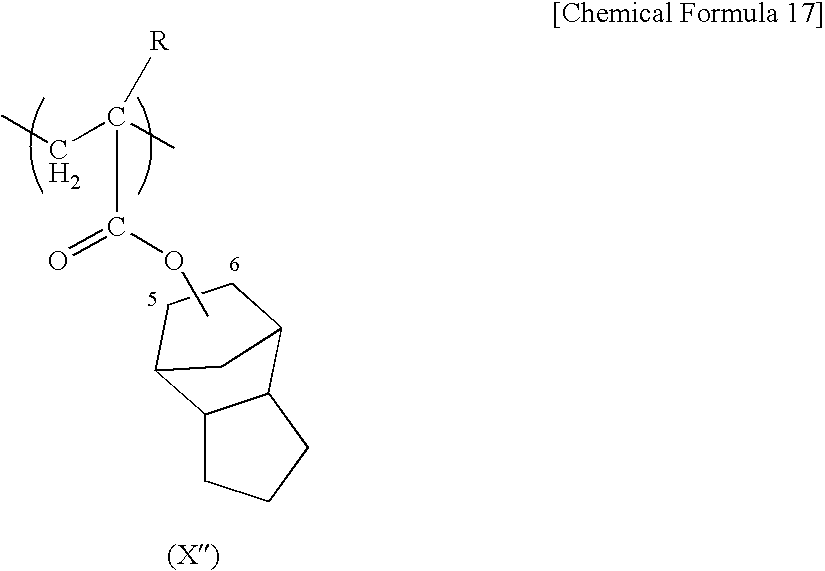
CCC(C)(C(OC)=O)[R].C1CCC2C1C1CCC2C1
